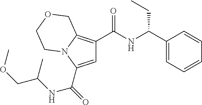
C(=O)(C1=CC(C(NC(C2=CC=CC=C2)CC)=O)=C2N1CCOC2)NC(C)COC
